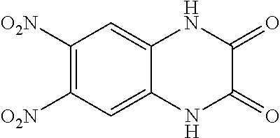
C1([O2N])=C([O2N])C=C2C(=C1)NC(=O)C(=O)N2
